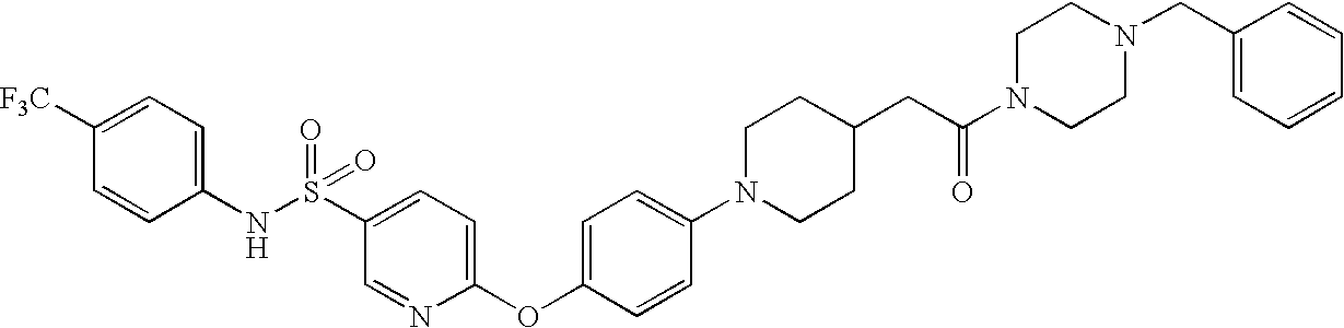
C1=NC(OC2=CC=C(N3CCC(CC(N4CCN(CC5=CC=CC=C5)CC4)=O)CC3)C=C2)=CC=C1S(NC1=CC=C([F3C])C=C1)(=O)=O
